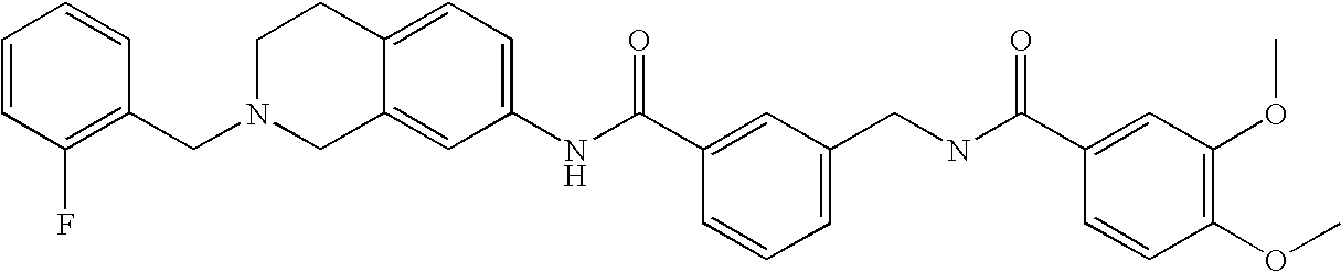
C1(NC(C2=CC(CNC(C3=CC(OC)=C(OC)C=C3)=O)=CC=C2)=O)=CC=C2C(=C1)CN(CC1=C(F)C=CC=C1)CC2
